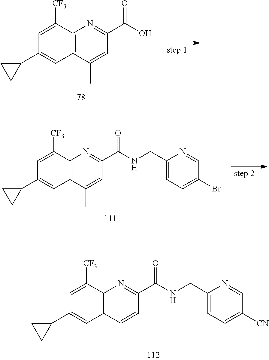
C1=C([CF3])C2=C(C=C1C1CC1)C(C)=CC(C(O)=O)=N2.C1=C([CF3])C2=C(C=C1C1CC1)C(C)=CC(C(NCC1=CC=C(Br)C=N1)=O)=N2.C1=C([CF3])C2=C(C=C1C1CC1)C(C)=CC(C(NCC1=CC=C([CN])C=N1)=O)=N2
